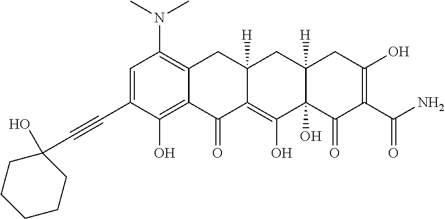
C1=C(C#CC2(O)CCCCC2)C(O)=C2C(=C1N(C)C)CC1([H])C(=C(O)C3(O)C([H])(C1)CC(O)=C(C(N)=O)C3=O)C2=O
